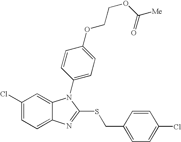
C1(Cl)=CC=C2C(=C1)N(C1=CC=C(OCCOC(=O)[Me])C=C1)C(SCC1=CC=C(Cl)C=C1)=N2
